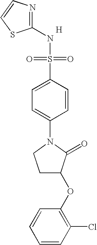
N1=C(NS(=O)(=O)C2=CC=C(N3CCC(OC4=C(Cl)C=CC=C4)C3=O)C=C2)SC=C1.[H]
